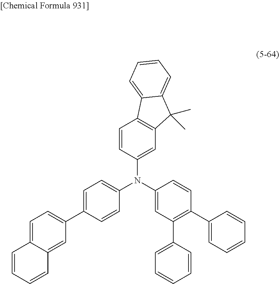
C12=C(C=C(N(C3=CC(C4=CC=CC=C4)=C(C4=CC=CC=C4)C=C3)C3=CC=C(C4=CC=C5C(=C4)C=CC=C5)C=C3)C=C1)C(C)(C)C1=CC=CC=C21
